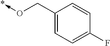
C1(CO->*)=CC=C(F)C=C1
